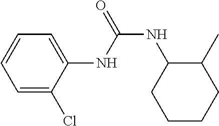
C1=CC=C(Cl)C(NC(NC2C(C)CCCC2)=O)=C1
